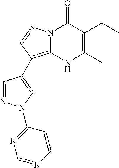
N12C(=C(C3=CN(C4=NC=NC=C4)N=C3)C=N1)NC(C)=C(CC)C2=O
